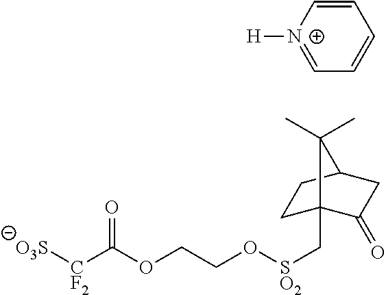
C1=C[N+]([H])=CC=C1.[O3S][CF2]C(OCCO[SO2]CC12CCC(CC1=O)C2(C)C)=O
